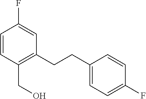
C1=CC(CO)=C(CCC2=CC=C(F)C=C2)C=C1F
